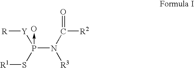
[R1]SP(N(C([R2])=O)[R3])([Y][R])->O
